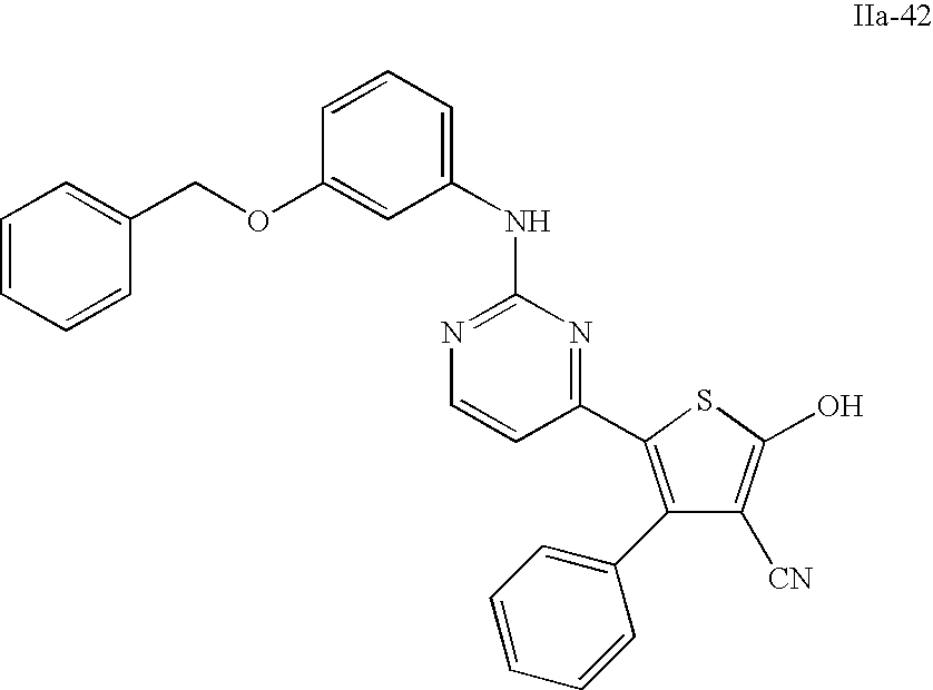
C1(C2=CC=CC=C2)=C(C2=NC(NC3=CC=CC(OCC4=CC=CC=C4)=C3)=NC=C2)SC(O)=C1[CN]
